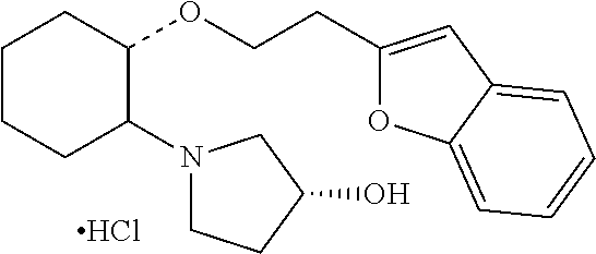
C1CCC(N2CCC(O)C2)C(OCCC2=CC3=CC=CC=C3O2)C1.Cl
